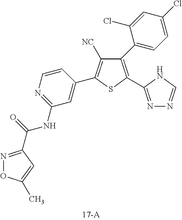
C1(NC(=O)C2=NOC(C)=C2)=NC=CC(C2=C([NC])C(C3=CC=C(Cl)C=C3Cl)=C(C3=NN=CN3)S2)=C1
